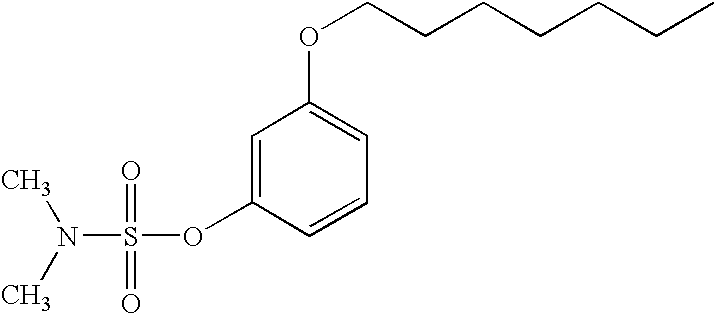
C1=C(OS(N(C)C)(=O)=O)C=CC=C1OCCCCCCC
